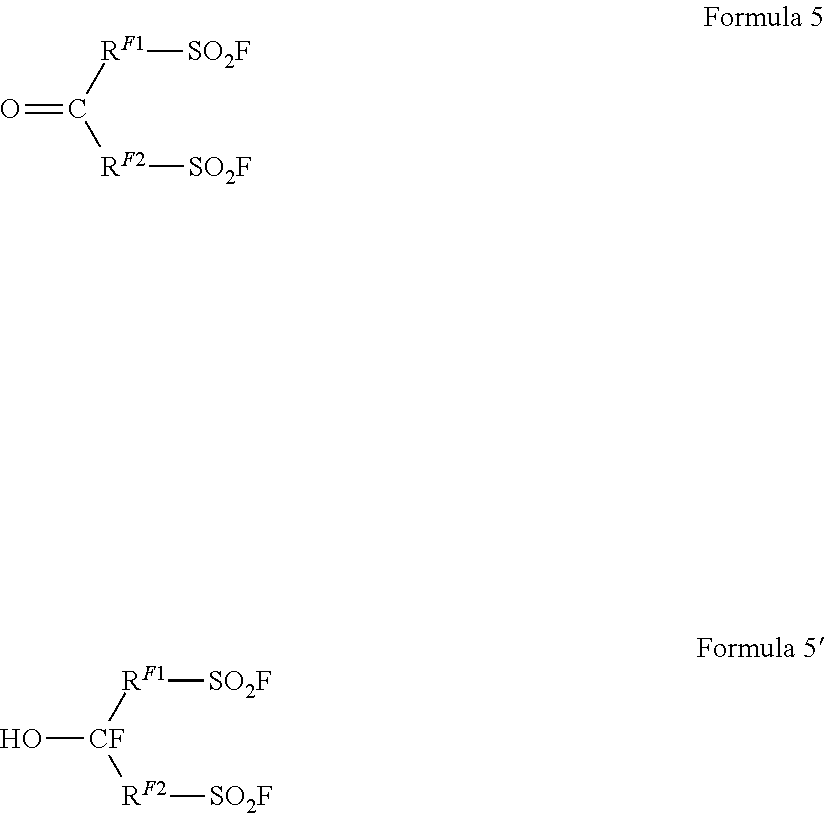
O=C([RF1][SO2F])[RF2][SO2F].O[CF]([RF1][SO2F])[RF2][SO2F]
